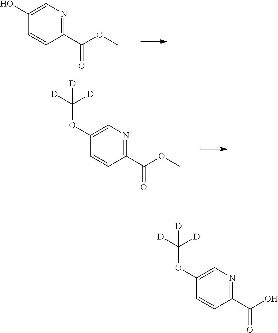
C1(O)=CN=C(C(OC)=O)C=C1.C1(OC([D])([D])[D])=CN=C(C(OC)=O)C=C1.C1(OC([D])([D])[D])=CN=C(C(O)=O)C=C1
